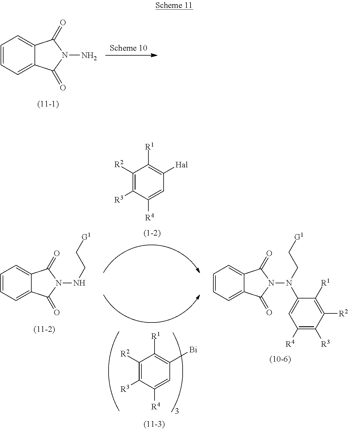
C1=CC=C2C(=C1)C(=O)N(N)C2=O.C1=CC=C2C(=C1)C(=O)N(NCC[G1])C2=O.C1=CC=C2C(=C1)C(=O)N(N(CC[G1])C1=CC([R4])=C([R3])C([R2])=C1[R1])C2=O.C1([R2])=C([R3])C([R4])=CC([Hal])=C1[R1].C1([R2])=C([R3])C([R4])=CC([Bi])=C1[R1]
